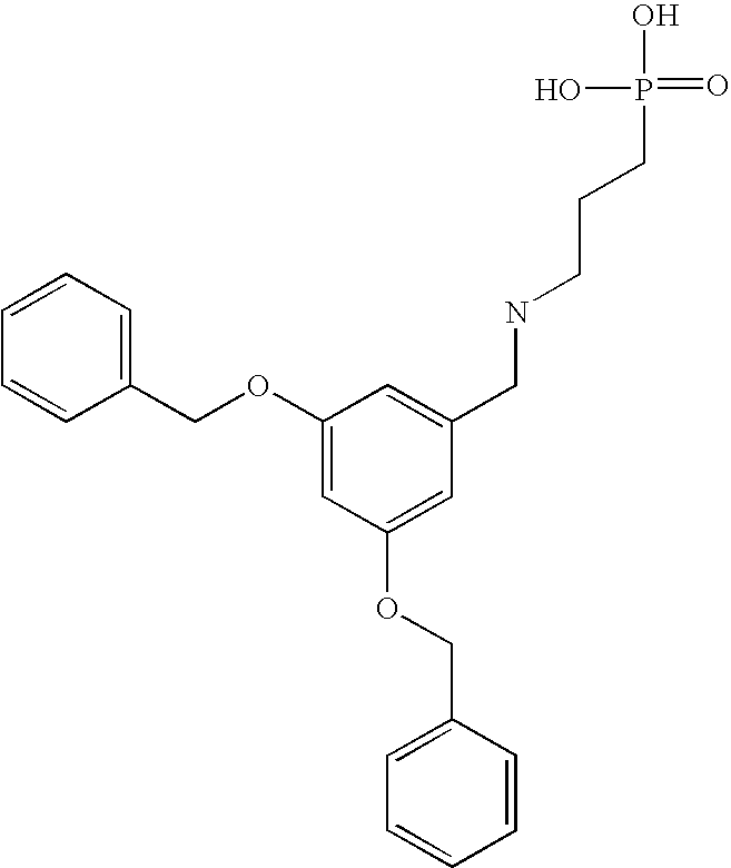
C1=C(OCC2=CC=CC=C2)C=C(CNCCCP(=O)(O)O)C=C1OCC1=CC=CC=C1
